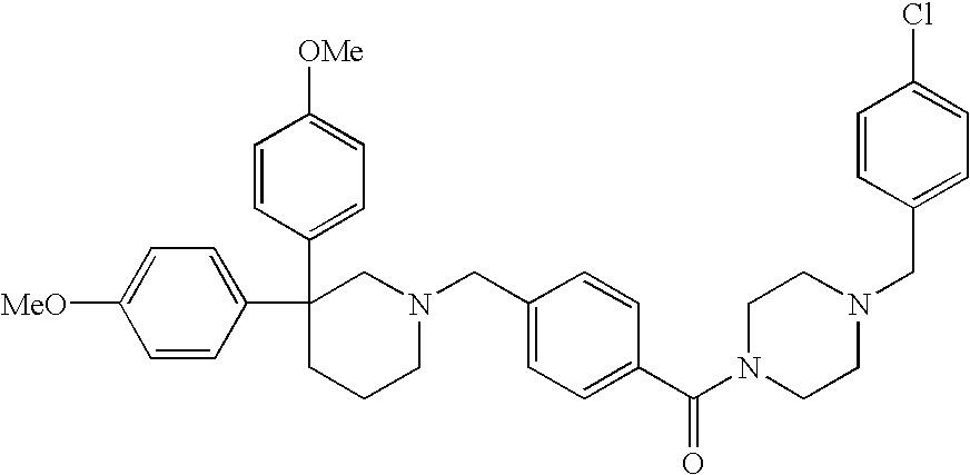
C1=CC(C2(C3=CC=C([OMe])C=C3)CCCN(CC3=CC=C(C(N4CCN(CC5=CC=C(Cl)C=C5)CC4)=O)C=C3)C2)=CC=C1[MeO]
